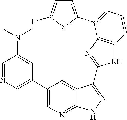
C1=NC=C(C2=CN=C3C(=C2)C(C2=NC4=C(N2)C=CC=C4C2=CC=C(F)S2)=NN3)C=C1N(C)C
